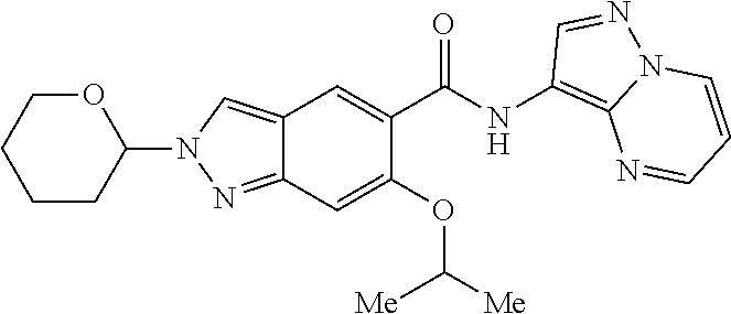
C12=CN(C3CCCCO3)N=C1C=C(OC([Me])[Me])C(C(NC1=C3N(N=C1)C=CC=N3)=O)=C2
